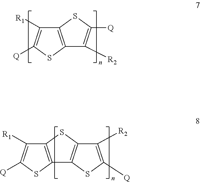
C12=C(SC([Q])=C1[R1])C([R2])=C([Q])S2.C12=C(SC([Q])=C1[R1])C1=C(S2)C([R2])=C([Q])S1
